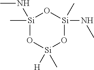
[Si]1(C)(NC)O[Si]([H])(C)O[Si](NC)(C)O1
